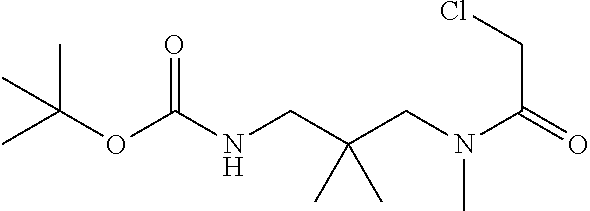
CC(OC(NCC(CN(C(=O)CCl)C)(C)C)=O)(C)C
